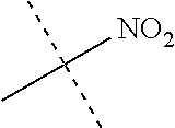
[NO2]C(C)(C)C
